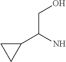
C1(C(N)CO)CC1
